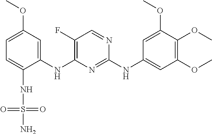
C1=C(OC)C=C(NC2=C(F)C=NC(NC3=CC(OC)=C(OC)C(OC)=C3)=N2)C(NS(N)(=O)=O)=C1
